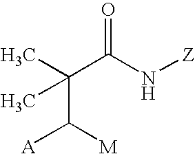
C(C([M])[A])(C)(C(N[Z])=O)C
